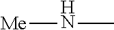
[Me]NC
